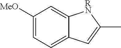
C1([MeO])=CC=C2C(=C1)[RN]C(C)=C2
